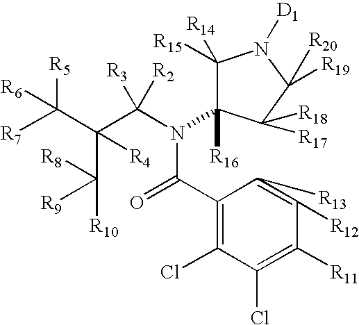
C1(C(=O)N(C(C(C([R10])([R8])[R9])(C([R5])([R7])[R6])[R4])([R3])[R2])C2([R16])C([R15])([R14])N([D1])C([R19])([R20])C2([R17])[R18])=C(Cl)C(Cl)=C([R11])C([R12])=C1[R13]
